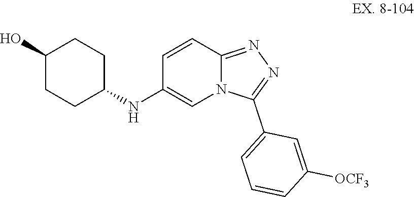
C1(NC2=CN3C(=NN=C3C3=CC=CC([OCF3])=C3)C=C2)CCC(O)CC1
